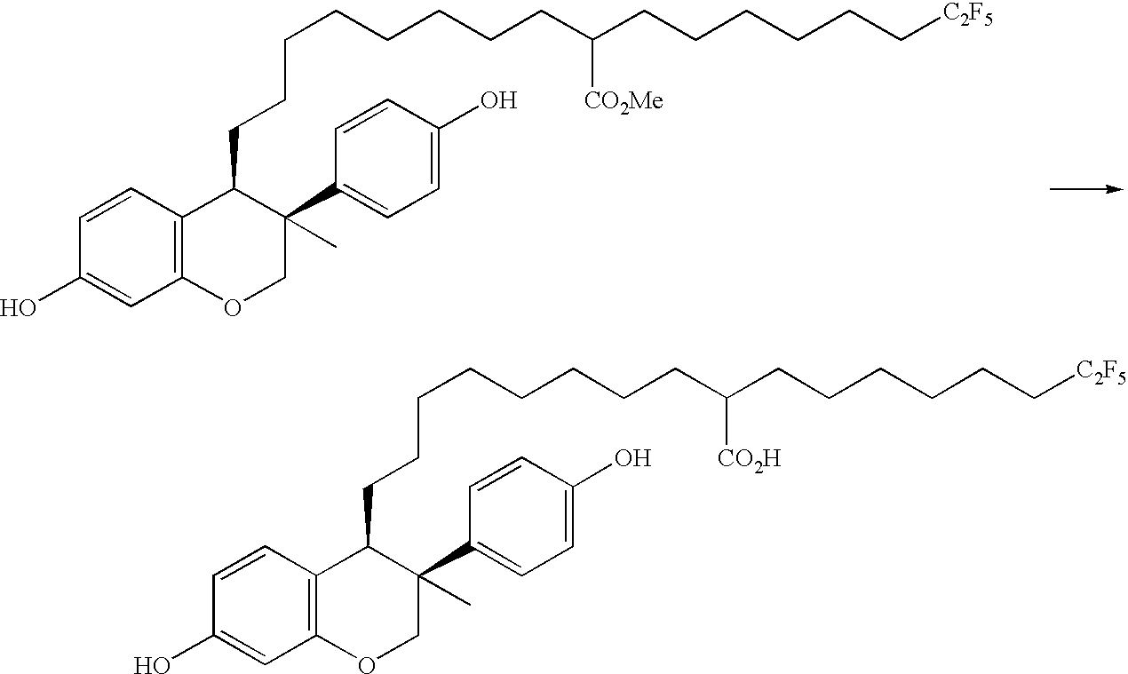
C12=C(C=CC(O)=C1)C(CCCCCCCCC(CCCCCC[C2F5])[CO2H])C(C1=CC=C(O)C=C1)(C)CO2.C12=C(C=CC(O)=C1)C(CCCCCCCCC(CCCCCC[C2F5])[CO2Me])C(C1=CC=C(O)C=C1)(C)CO2
